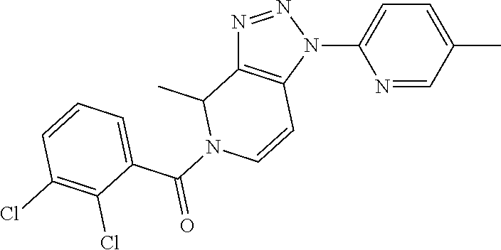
N1=NN(C2=CC=C(C)C=N2)C2=C1C(C)N(C(C1=CC=CC(Cl)=C1Cl)=O)C=C2
